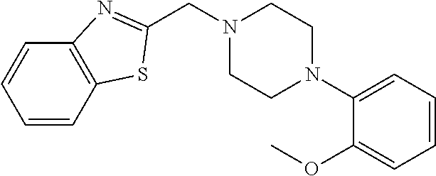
C(N1CCN(C2=CC=CC=C2OC)CC1)C1=NC2=C(C=CC=C2)S1
